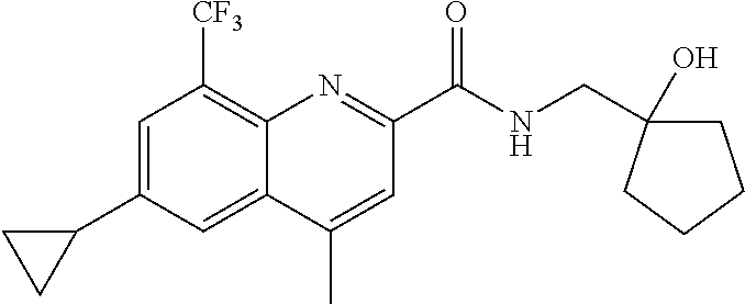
C1=C(C2CC2)C=C2C(=C1[CF3])N=C(C(NCC1(O)CCCC1)=O)C=C2C
